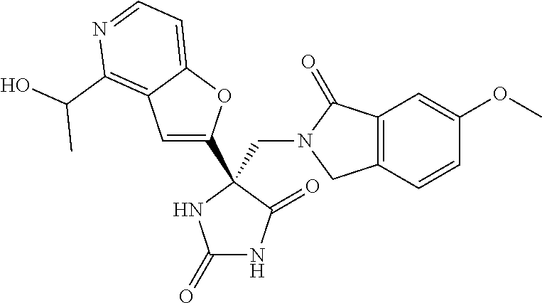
C1(=O)NC(=O)C(C2=CC3=C(C(O)C)N=CC=C3O2)(CN2CC3=C(C2=O)C=C(OC)C=C3)N1
